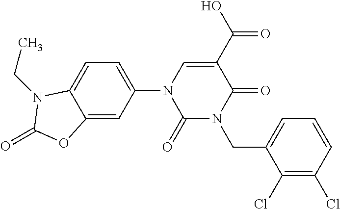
C1(=O)N(CC2=CC=CC(Cl)=C2Cl)C(=O)C(C(=O)O)=CN1C1=CC=C2C(=C1)OC(=O)N2CC
